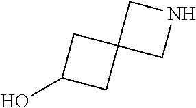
C1(O)CC2(C1)CNC2
